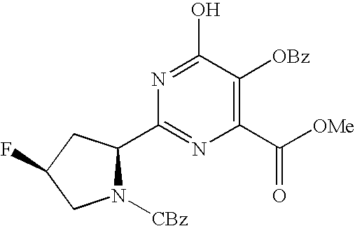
N1([CBz])C(C2=NC(C([OMe])=O)=C([OBz])C(O)=N2)CC(F)C1
